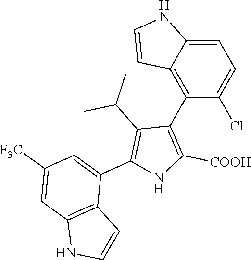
C1=C2C(=C(C3=C([COOH])NC(C4=CC([F3C])=CC5=C4C=CN5)=C3C(C)C)C(Cl)=C1)C=CN2
